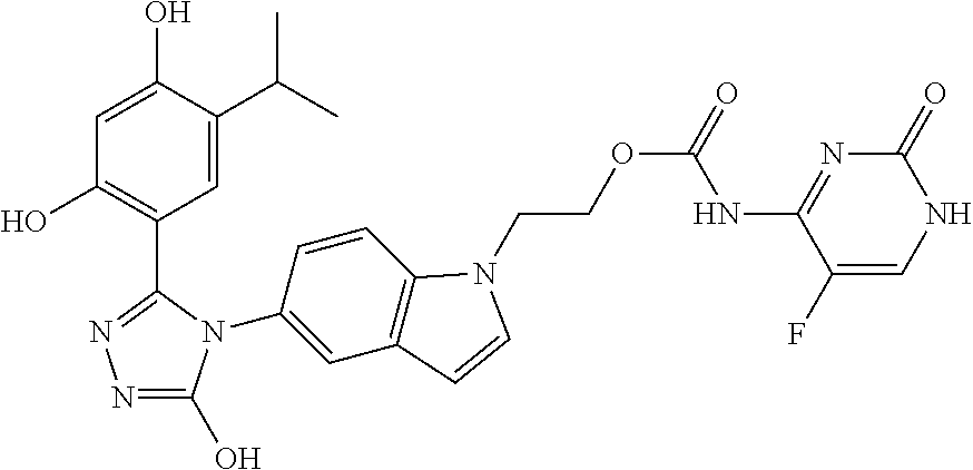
C1=C(C(C)C)C(O)=CC(O)=C1C1=NN=C(O)N1C1=CC2=C(C=C1)N(CCOC(=O)NC1=NC(=O)NC=C1F)C=C2
